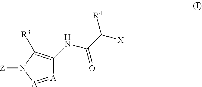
[A]1=[A]N([Z])C([R3])=C1NC(C([X])[R4])=O
